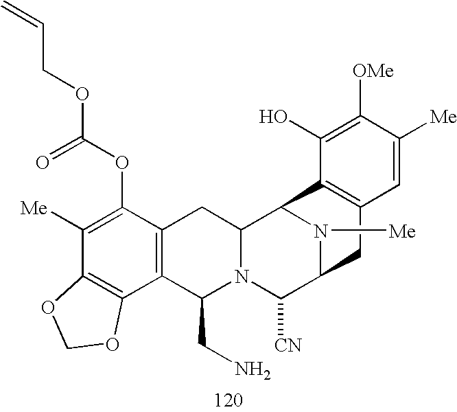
C1([Me])=C(OC(OCC=C)=O)C2=C(C3=C1OCO3)C(CN)N1C(C2)C2N([Me])C(C1[CN])CC1=C2C(O)=C([OMe])C([Me])=C1
